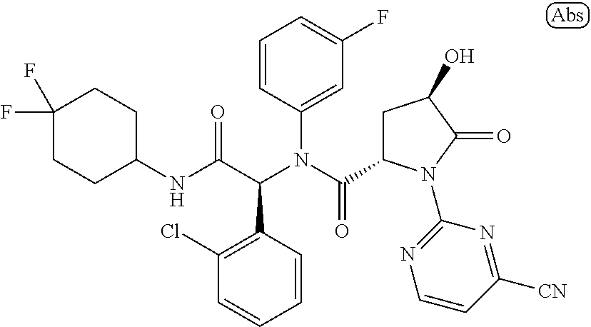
C1=CC(N(C(=O)C2CC(O)C(=O)N2C2=NC=CC([CN])=N2)C(C(NC2CCC(F)(F)CC2)=O)C2=C(Cl)C=CC=C2)=CC(F)=C1
